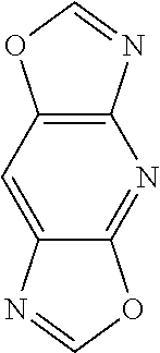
C12=C(N=CO1)N=C1C(=C2)N=CO1
